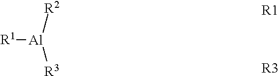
[R1].[R3].[R1][Al]([R2])[R3]
